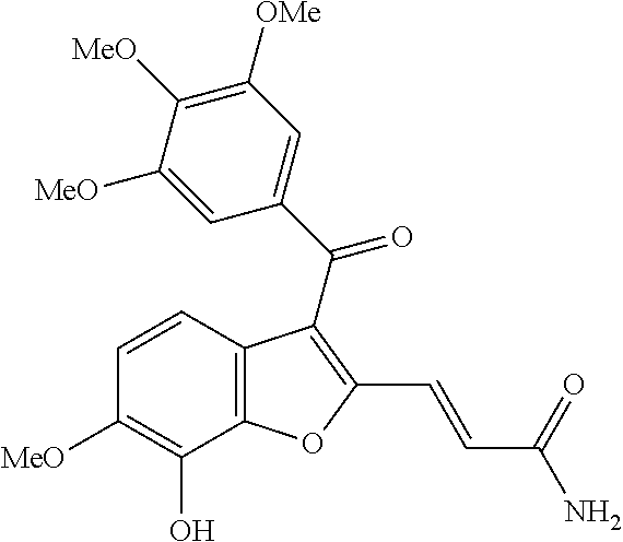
C12=C(C=CC([MeO])=C1O)C(C(C1=CC([OMe])=C([MeO])C([MeO])=C1)=O)=C(C=CC(N)=O)O2
